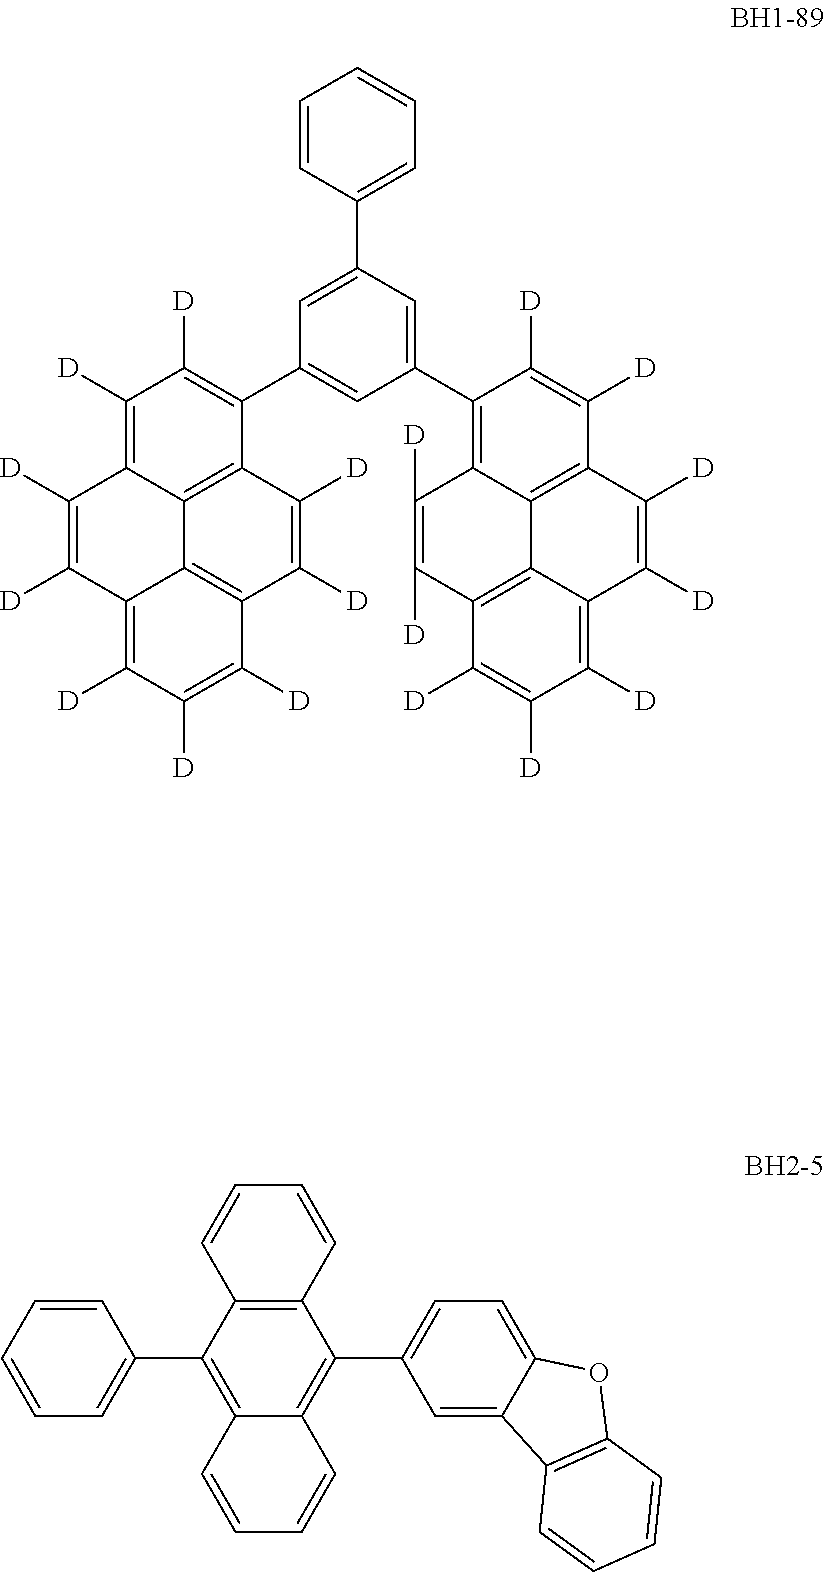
C1=CC=CC=C1C1=C2C(=C(C3=CC=C4C(=C3)C3=C(O4)C=CC=C3)C3=C1C=CC=C3)C=CC=C2.C1=CC(C2=CC(C3=C([D])C([D])=C4C5=C3C([D])=C([D])C3=C5C(=C([D])C([D])=C3[D])C([D])=C4[D])=CC(C3=C4C5=C(C([D])=C3[D])C([D])=C([D])C3=C([D])C([D])=C([D])C(=C53)C([D])=C4[D])=C2)=CC=C1
